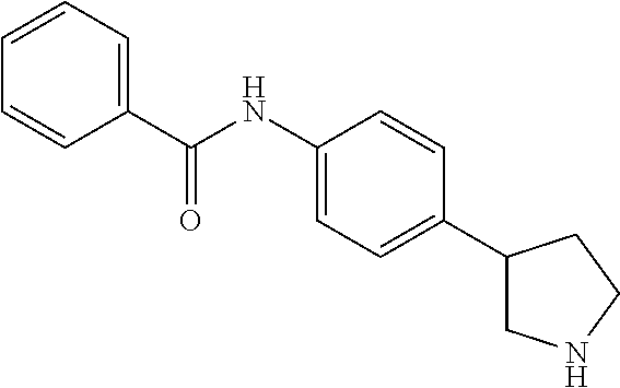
C1(C(NC2=CC=C(C3CNCC3)C=C2)=O)=CC=CC=C1
